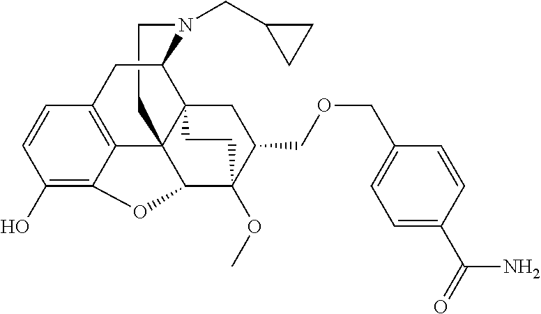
C1CN(CC2CC2)C2C34C15C1=C(C=CC(O)=C1OC5C(OC)(C(COCC1=CC=C(C(=O)N)C=C1)C3)CC4)C2
